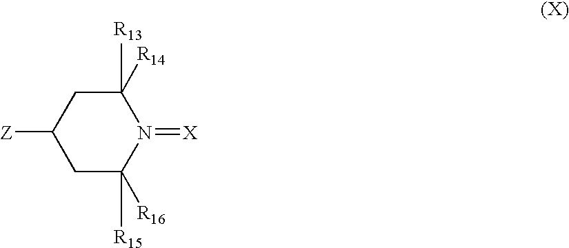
C1C([R15])([R16])N(=[X])C([R13])([R14])CC1[Z]
